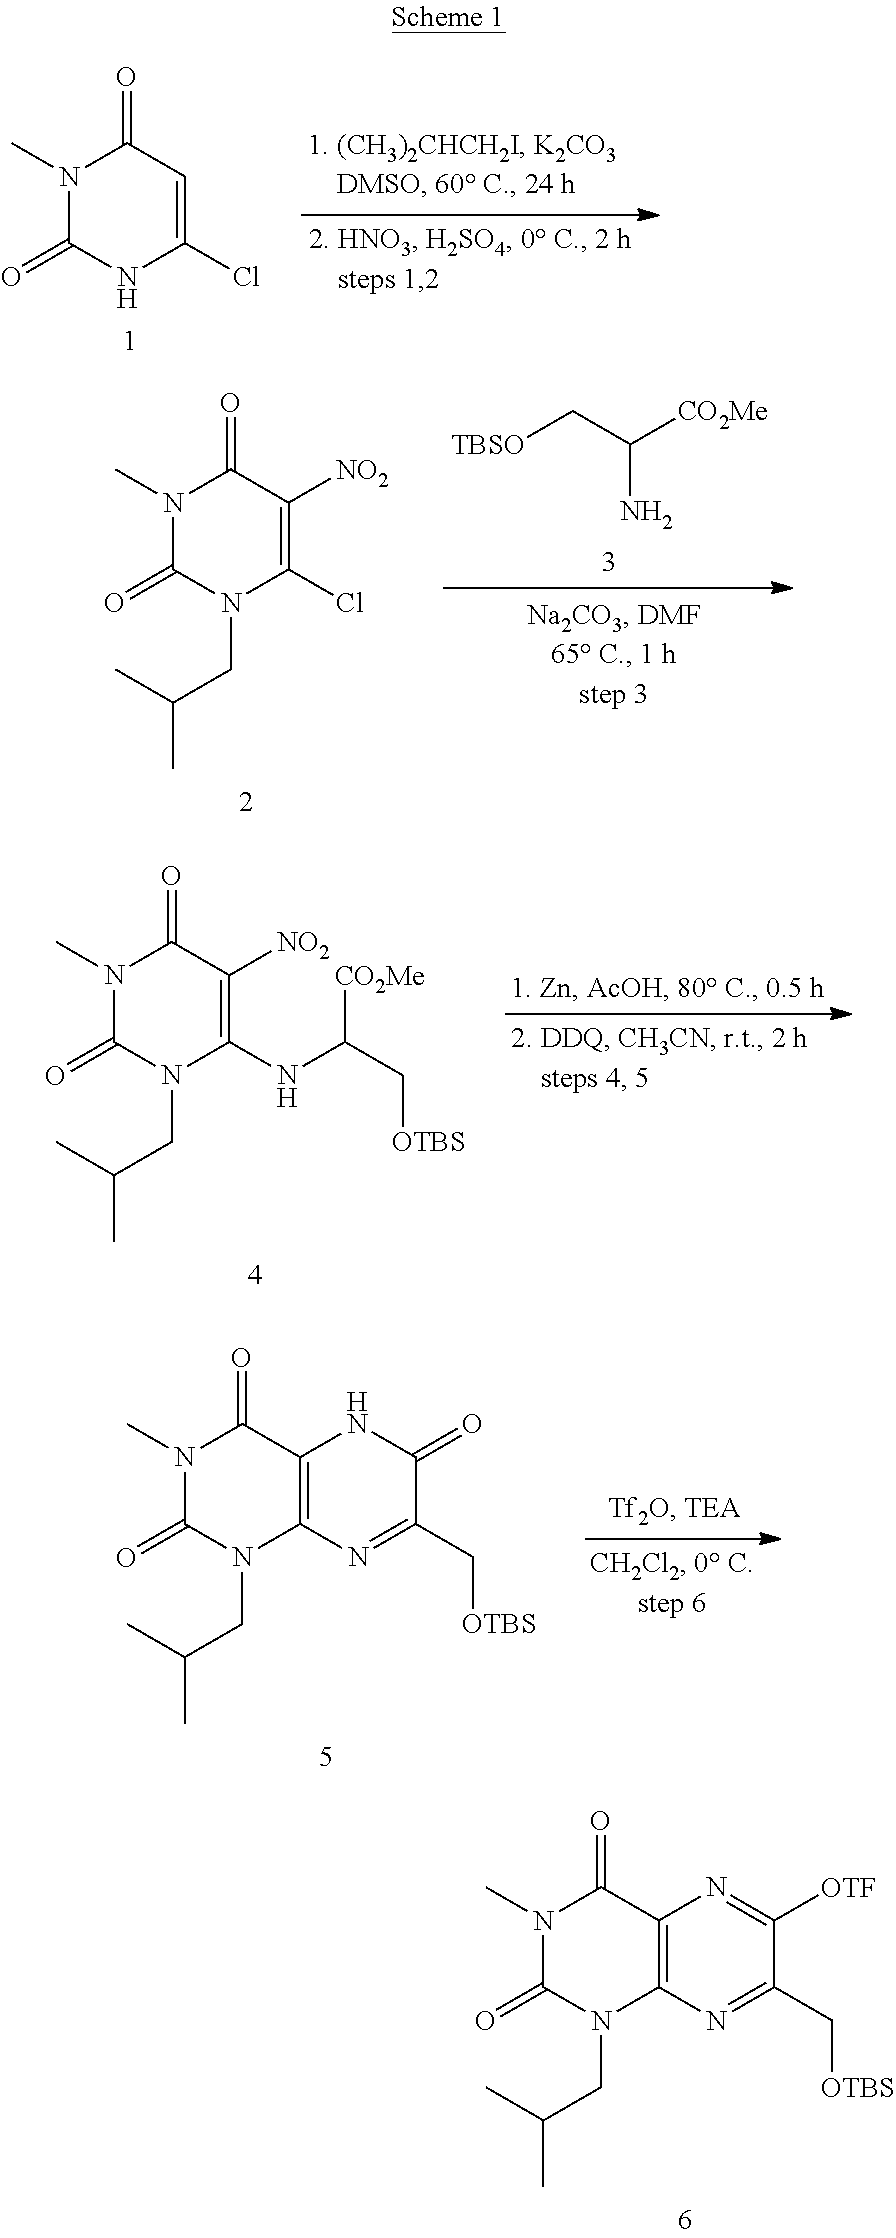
N1(C)C(=O)NC(Cl)=CC1=O.[TBSO]CC([CO2Me])N.N1(C)C(=O)N(CC(C)C)C(Cl)=C([NO2])C1=O.N1(C)C(=O)N(CC(C)C)C(NC(C[OTBS])[CO2Me])=C([NO2])C1=O.N1(C)C(=O)N(CC(C)C)C2=C(C1=O)NC(=O)C(C[OTBS])=N2.N1(C)C(=O)N(CC(C)C)C2=C(C1=O)N=C([OTF])C(C[OTBS])=N2
